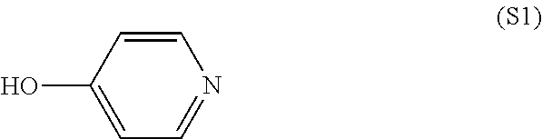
C1=CC(O)=CC=N1
